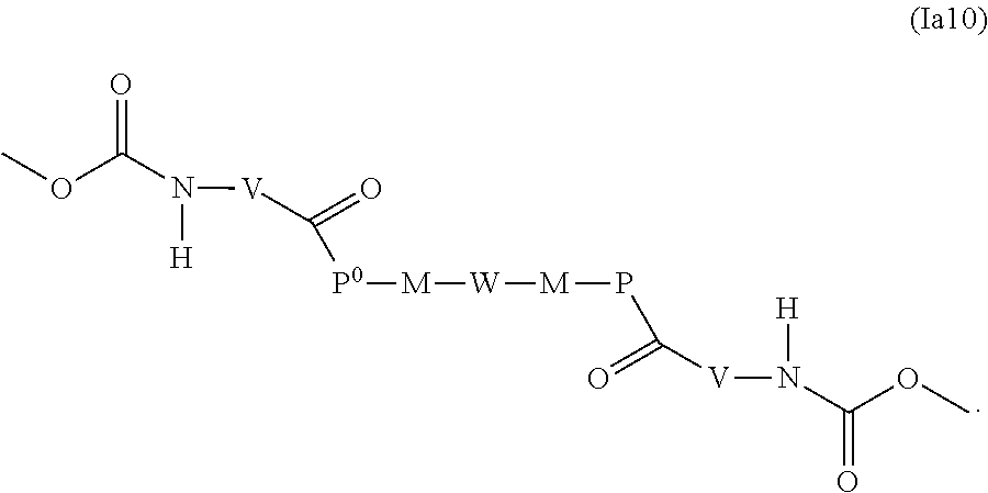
COC(N([H])[V]C([P0][M][W][M]PC(=O)[V]N(C(=O)OC)[H])=O)=O
